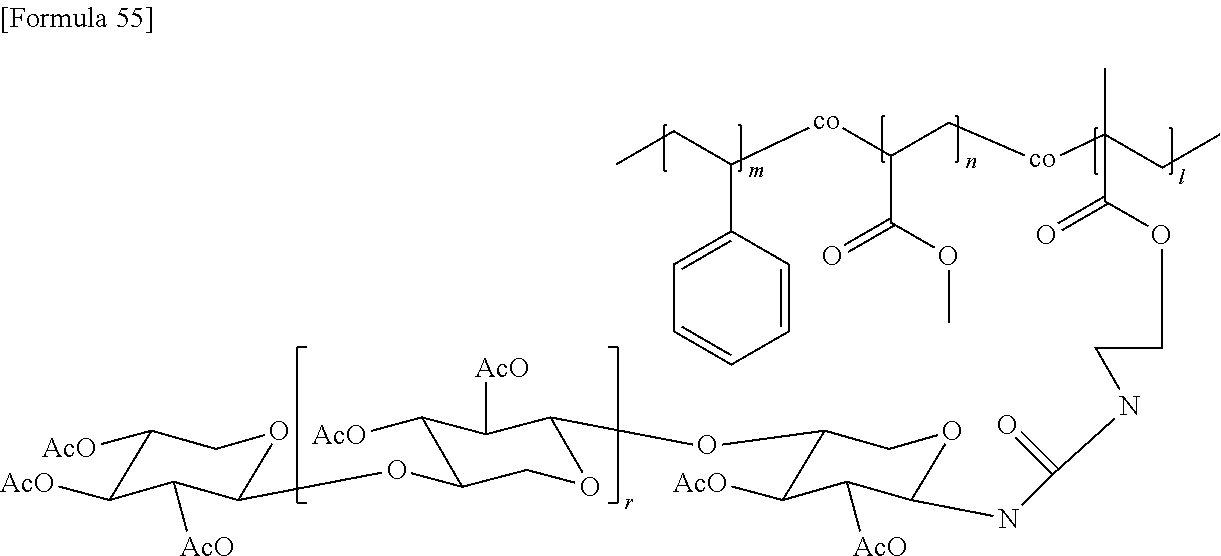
C1([AcO])C([AcO])C([AcO])C(OC2C([AcO])C([AcO])C(OC3C([AcO])C([AcO])C(NC(NCCOC(C([co]CC([co]C(CC)C4=CC=CC=C4)C(OC)=O)(CC)C)=O)=O)OC3)OC2)OC1
